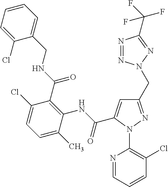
C1(Cl)=CC=CC=C1CNC(C1=C(NC(=O)C2=CC(CN3N=NC(C(F)(F)F)=N3)=NN2C2=C(Cl)C=CC=N2)C(C)=CC=C1Cl)=O
